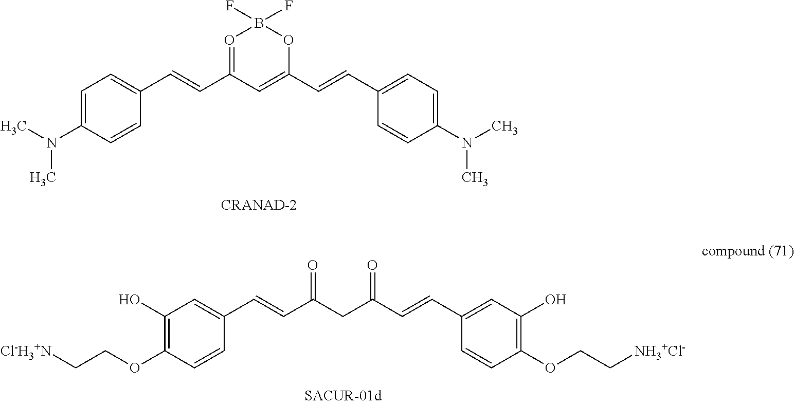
C1=C(N(C)C)C=CC(C=CC2=OB(F)(F)OC(C=CC3=CC=C(N(C)C)C=C3)=C2)=C1.[CRANAD-2].C1(OCC[Cl-H3+N])=C(O)C=C(C=CC(CC(=O)C=CC2=CC(O)=C(OCC[NH3+Cl-])C=C2)=O)C=C1
